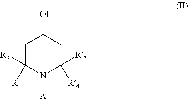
C1C([R3])([R4])N([A])C([R4])([R3])CC1O
